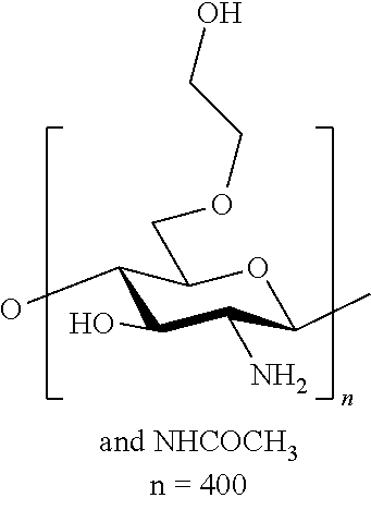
C1(O)C(O)C(N)C(C)OC1COCCO
